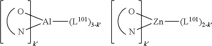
[Al]([(L101)3-k'])(N)O.[Zn]([(L101)2-k'])(N)O
